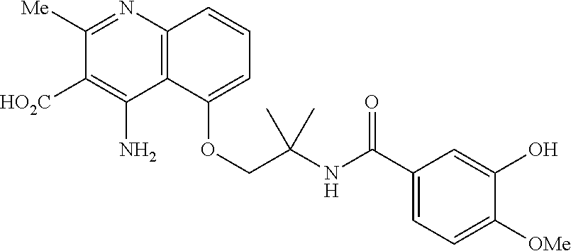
C12=C(N=C([Me])C([HO2C])=C1N)C=CC=C2OCC(NC(C1=CC=C([OMe])C(O)=C1)=O)(C)C
